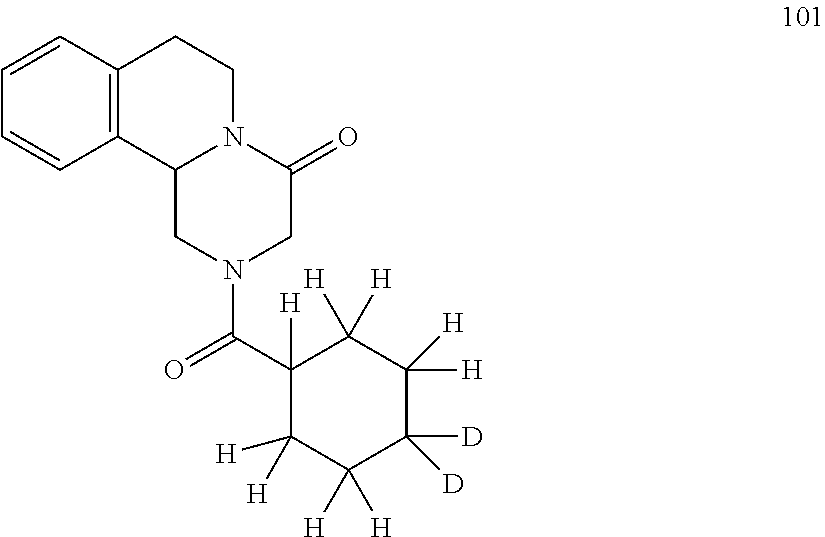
C12=C(C=CC=C1)CCN1C2CN(C(C2([H])C([H])([H])C([H])([H])C([D])([D])C([H])([H])C2([H])[H])=O)CC1=O
